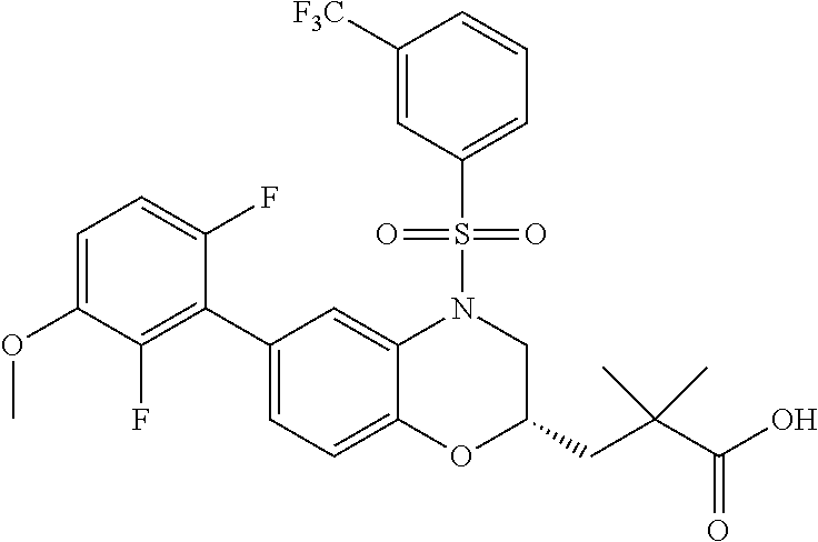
C1(C2=C(F)C(OC)=CC=C2F)=CC=C2C(=C1)N(S(C1=CC=CC([F3C])=C1)(=O)=O)CC(CC(C(O)=O)(C)C)O2
